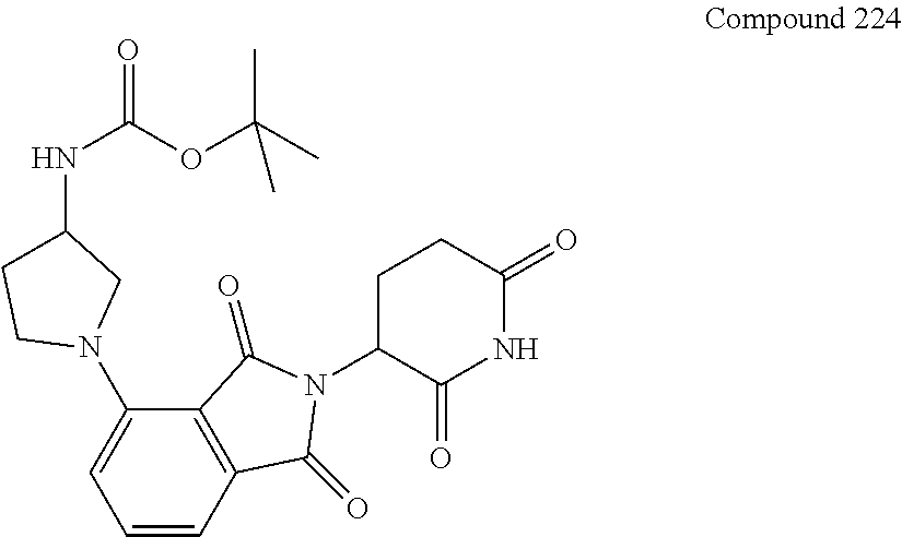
C1=CC2=C(C(N3CC(NC(=O)OC(C)(C)C)CC3)=C1)C(=O)N(C1C(=O)NC(=O)CC1)C2=O
